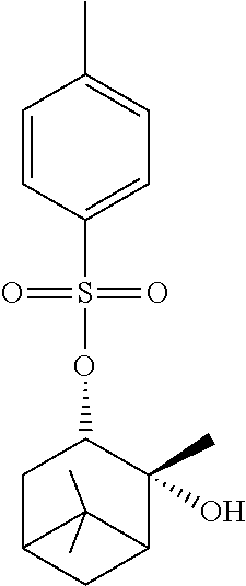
C1C2CC(C(C)(O)C1OS(C1=CC=C(C)C=C1)(=O)=O)C2(C)C
